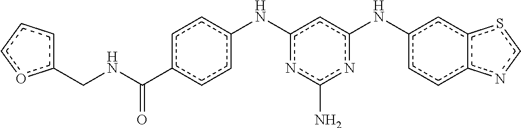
c1cc(Nc2cc(Nc3cc4c(cc3)ncs4)nc(N)n2)ccc1C(NCc1ccco1)=O
